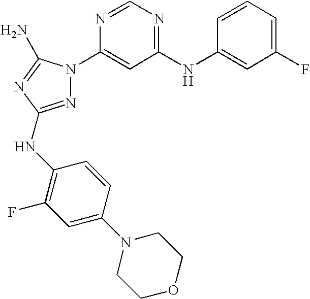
N1=C(NC2=C(F)C=C(N3CCOCC3)C=C2)N=C(N)N1C1=CC(NC2=CC(F)=CC=C2)=NC=N1
